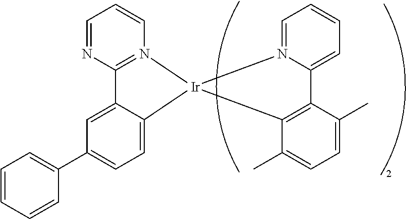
C12=N(C=CC=N1)[Ir]1(C3=CC=C(C4=CC=CC=C4)C=C23)C2=C(C3=CC=CC=N31)C(C)=CC=C2C
